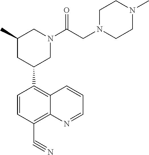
C1=CC(C#N)=C2C(=C1C1CN(C(CN3CCN(C)CC3)=O)CC(C)C1)C=CC=N2
